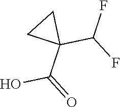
OC(C1(C(F)F)CC1)=O
